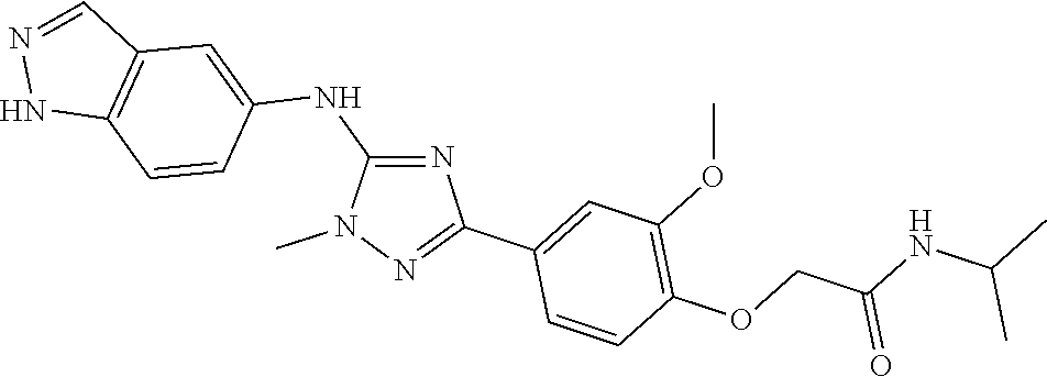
N1(C)N=C(C2=CC(OC)=C(OCC(NC(C)C)=O)C=C2)N=C1NC1=CC2=C(NN=C2)C=C1
